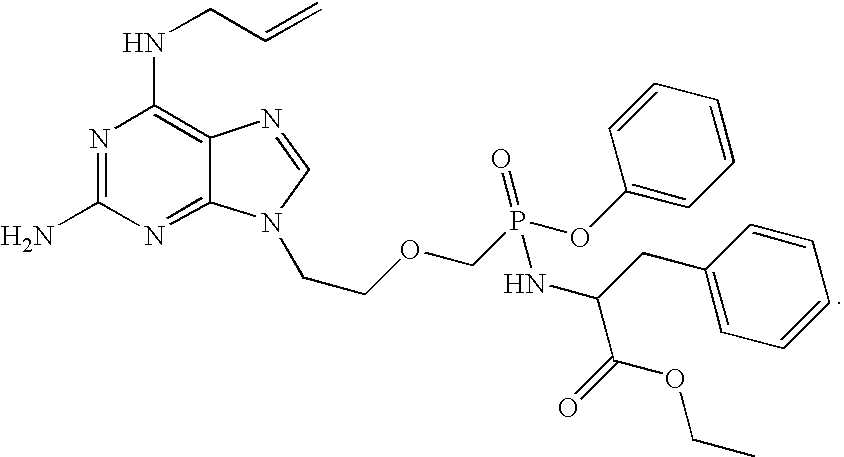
N1=C(N)N=C2C(=C1NCC=C)N=CN2CCOCP(OC1=CC=CC=C1)(=O)NC(C(=O)OCC)CC1=CC=CC=C1
